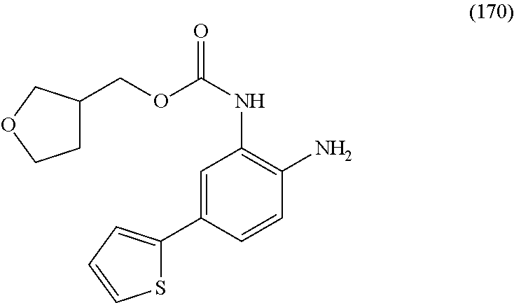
O(C(NC1=C(N)C=CC(C2=CC=CS2)=C1)=O)CC1CCOC1
